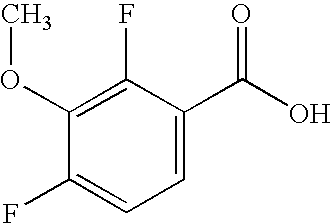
C1=C(C(=O)O)C(F)=C(OC)C(F)=C1
